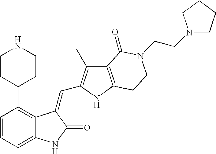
C1=CC(C2CCNCC2)=C2C(=C1)NC(=O)C2=CC1=C(C)C2=C(N1)CCN(CCN1CCCC1)C2=O
